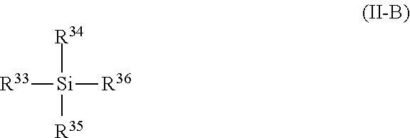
[R34][Si]([R35])([R36])[R33]
